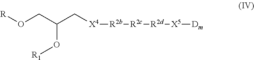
[R]OCC(O[R1])C[X4][R2b][R2c][R2d][X5][Dm]
